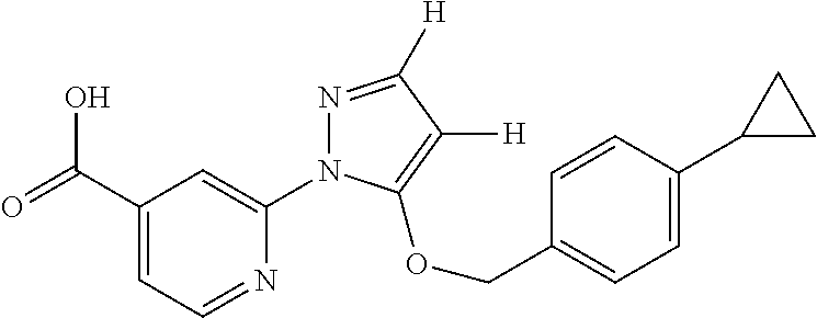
C1(C(=O)O)=CC=NC(N2N=C([H])C([H])=C2OCC2=CC=C(C3CC3)C=C2)=C1
